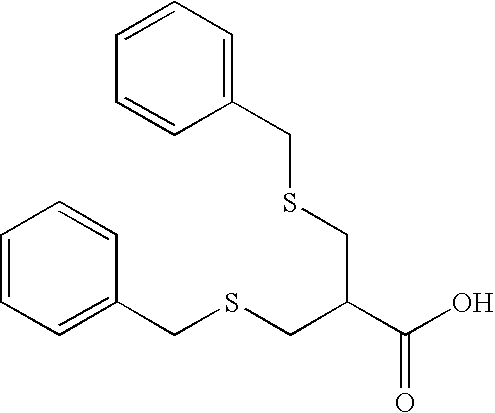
C1=CC=C(CSCC(C(O)=O)CSCC2=CC=CC=C2)C=C1
